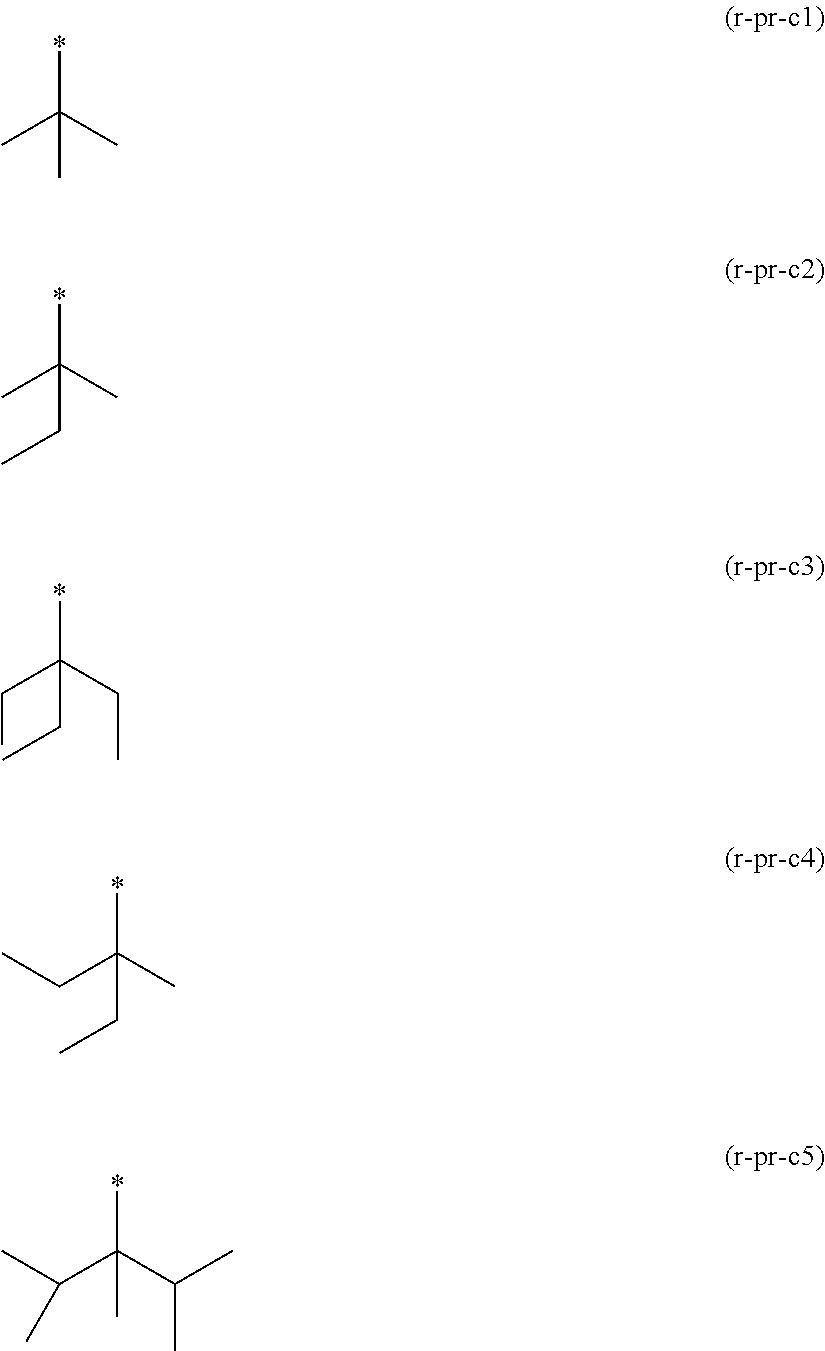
*C(C)(C)C.*C(C)(C)CC.*C(CC)(CC)CC.*C(CC)(C)CC.*C(C(C)C)(C(C)C)C
